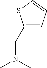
C(N(C)C)C1=CC=CS1
